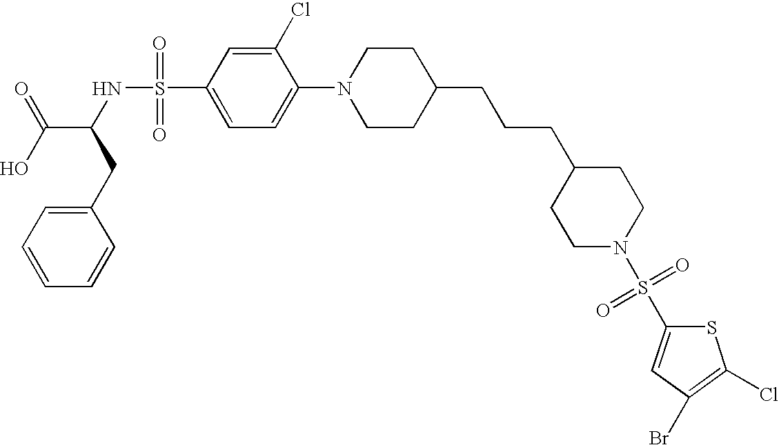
S1C(S(=O)(=O)N2CCC(CCCC3CCN(C4=CC=C(S(=O)(=O)NC(C(O)=O)CC5=CC=CC=C5)C=C4Cl)CC3)CC2)=CC(Br)=C1Cl
